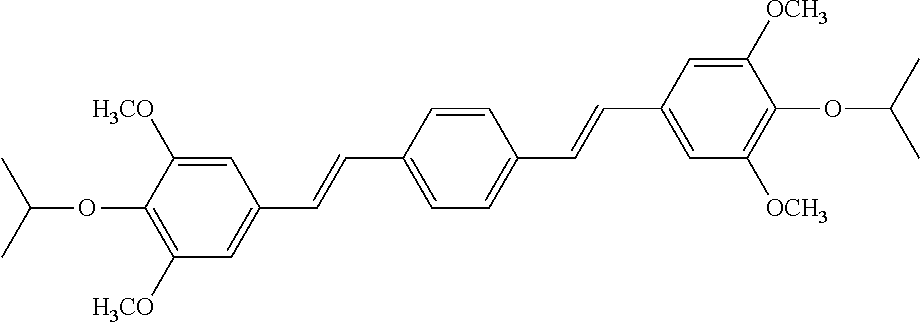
C1=C([H3CO])C(OC(C)C)=C([H3CO])C=C1C=CC1=CC=C(C=CC2=CC([OCH3])=C(OC(C)C)C([OCH3])=C2)C=C1
